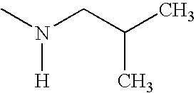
CN(CC(C)C)[H]
